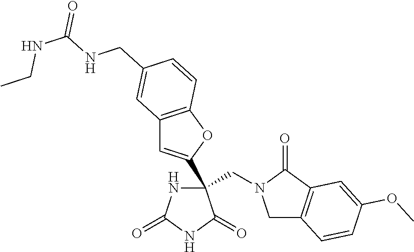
C(N1CC2=C(C1=O)C=C(OC)C=C2)C1(C2=CC3=C(O2)C=CC(CNC(NCC)=O)=C3)NC(=O)NC1=O
